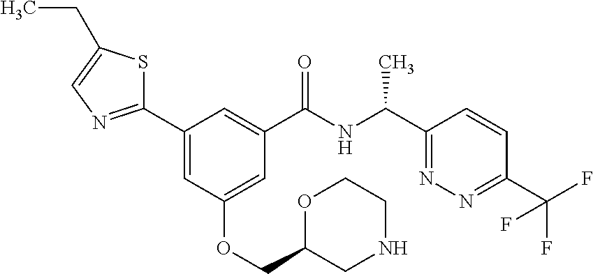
C1(C2=CC(OCC3CNCCO3)=CC(C(NC(C3=NN=C(C(F)(F)F)C=C3)C)=O)=C2)=NC=C(CC)S1
